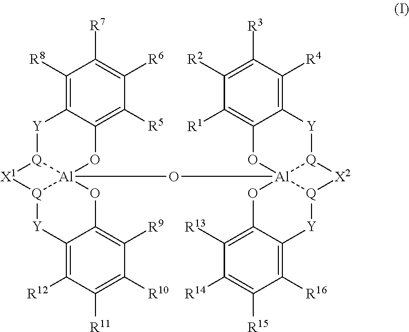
C1([R8])=C2C(=C([R5])C([R6])=C1[R7])O[Al]13(O[Al]456[Q]([Y]C7=C([R4])C([R3])=C([R2])C([R1])=C7O4)[X2][Q]5[Y]C4=C([R16])C([R15])=C([R14])C([R13])=C4O6)[Q]([Y]2)[X1][Q]1[Y]C1=C([R12])C([R11])=C([R10])C([R9])=C1O3
